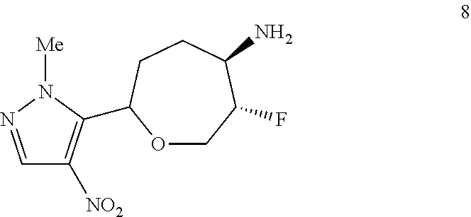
C1=NN([Me])C(C2OCC(F)C(N)CC2)=C1[NO2]
